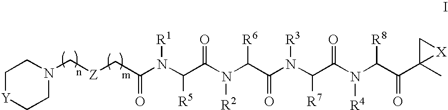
N1(C[Z]CC(=O)N(C(C(N(C(C(N(C(C(N(C(C(C2(C)[X]C2)=O)[R8])[R4])=O)[R7])[R3])=O)[R6])[R2])=O)[R5])[R1])CC[Y]CC1
